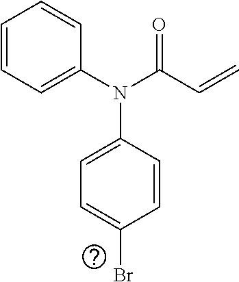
C1=CC=C(N(C(C=C)=O)C2=CC=C(Br)C=C2)C=C1
